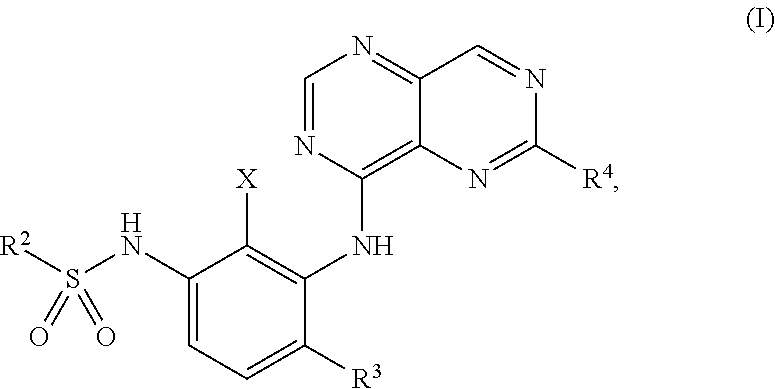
C1(NS([R2])(=O)=O)=CC=C([R3])C(NC2=C3C(=NC=N2)C=NC([R4])=N3)=C1[X]
